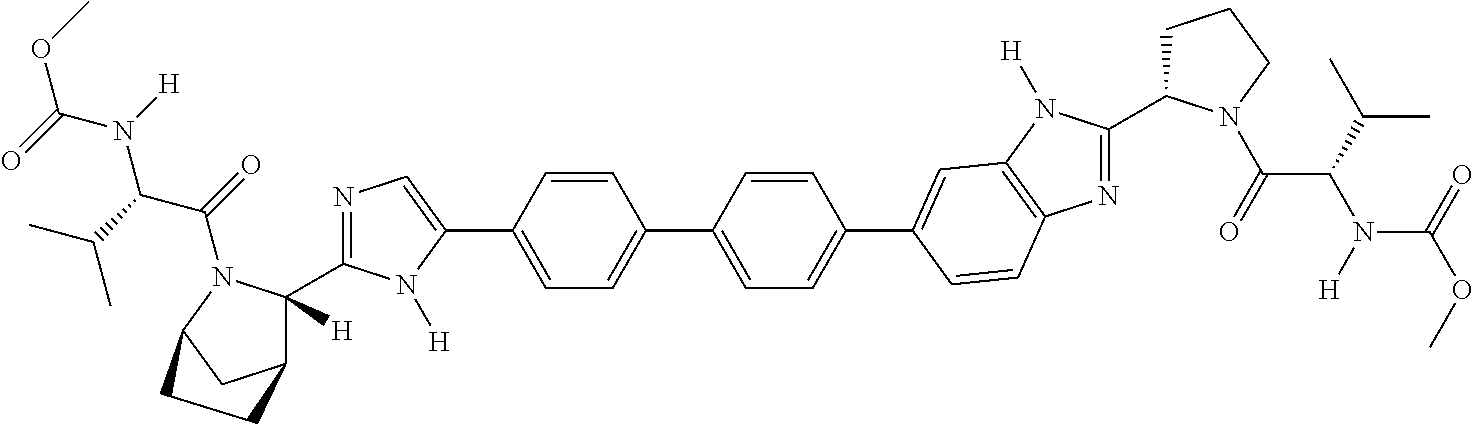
C1=C(C2=CN=C(C3([H])C4CC(N3C(=O)C(C(C)C)N(C(OC)=O)[H])CC4)N2[H])C=CC(C2=CC=C(C3=CC4=C(N=C(C5CCCN5C(=O)C(C(C)C)N([H])C(=O)OC)N4[H])C=C3)C=C2)=C1
